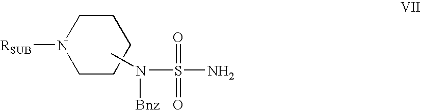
C1N([RSUB])CCCC1.CN(S(N)(=O)=O)[Bnz]
